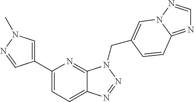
C1(C2=CN(C)N=C2)=CC=C2C(=N1)N(CC1=CN3N=CN=C3C=C1)N=N2
